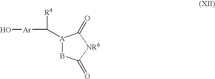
O[Ar]C([A]1BC(=O)[NR6]C1=O)[R4]
